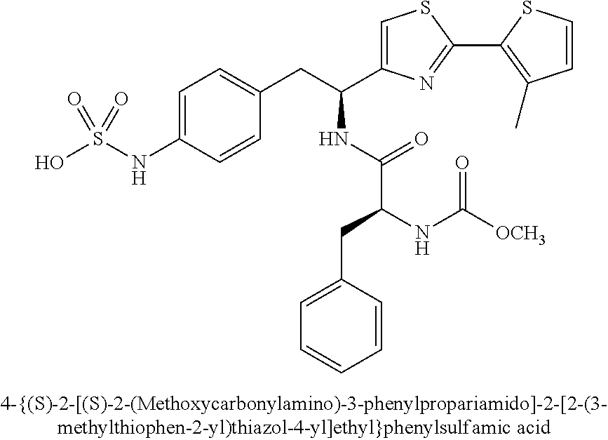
OS(NC1=CC=C(CC(C2=CSC(C3=C(C)C=CS3)=N2)NC(C(NC([OCH3])=O)CC2=CC=CC=C2)=O)C=C1)(=O)=O
